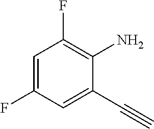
C1=C(F)C=C(C#C)C(N)=C1F
